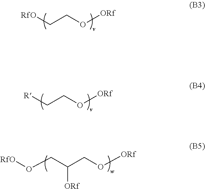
[RfO]CCO[ORf].[R]CCO[ORf].[RfO]OCC(CO[ORf])[ORf]
